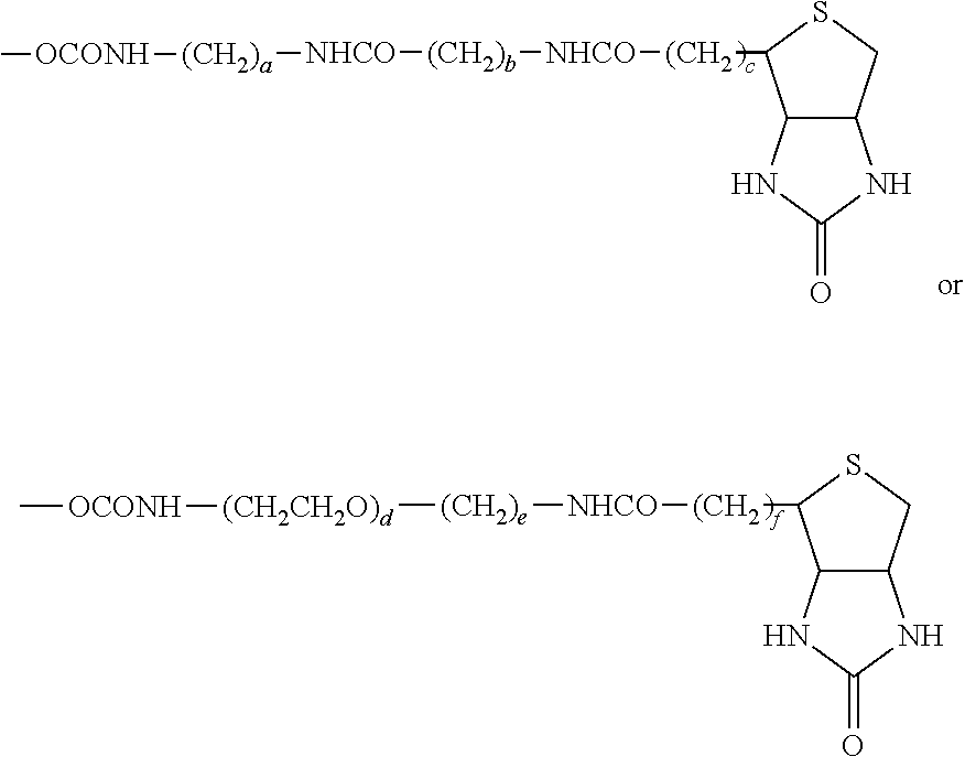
C12C(CSC1[(CH2][NHCO][(CH2)e][(CH2CH2O)d][OCONH]C)NC(=O)N2.C12C(CSC1[(CH2][NHCO][(CH2)b][NHCO][(CH2)a][OCONH]C)NC(=O)N2
